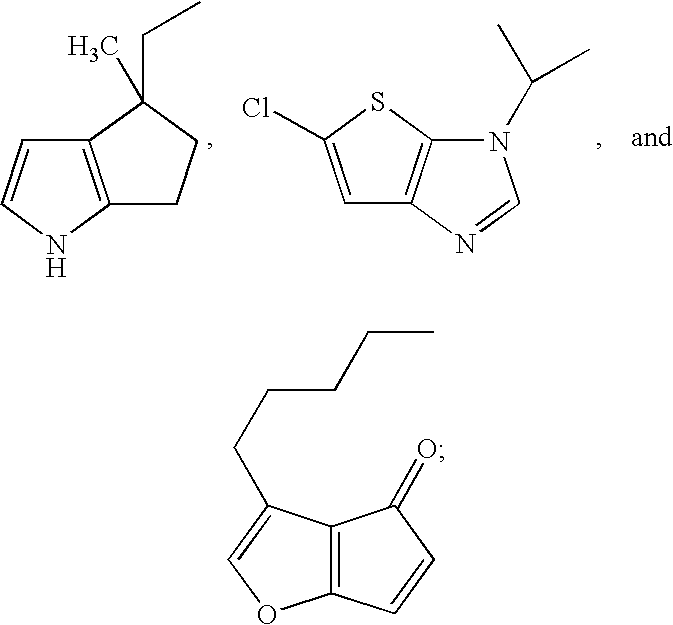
C12=C(NC=C1)CCC2(CC)C.C12=C(SC(Cl)=C1)N(C(C)C)C=N2.C12=C(C=CC1=O)OC=C2CCCCC
